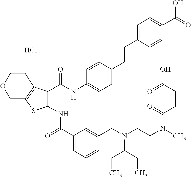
C1(C(=O)NC2=C(C(NC3=CC=C(CCC4=CC=C(C(O)=O)C=C4)C=C3)=O)C3=C(S2)COCC3)=CC=CC(CN(CCN(C)C(CCC(=O)O)=O)C(CC)CC)=C1.Cl
